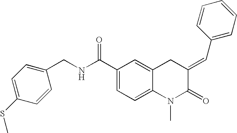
C1(C(NCC2=CC=C(SC)C=C2)=O)=CC=C2C(=C1)CC(=CC1=CC=CC=C1)C(=O)N2C
